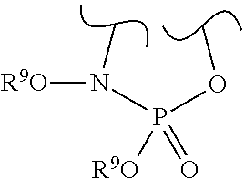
CN(P(OC)([R9O])=O)[R9O]
